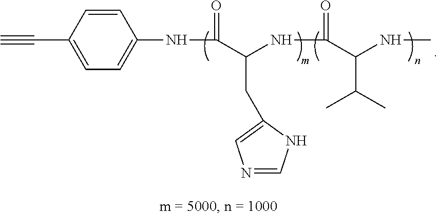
N(C(=O)C(NC(C(NC)C(C)C)=O)CC1=CN=CN1)C1=CC=C(C#C)C=C1
